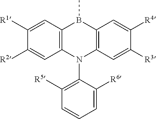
C12=C(C=C([R2])C([R1])=C1)N(C1=C([R5])C=CC=C1[R6])C1=C(B2C)C=C([R4])C([R3])=C1
